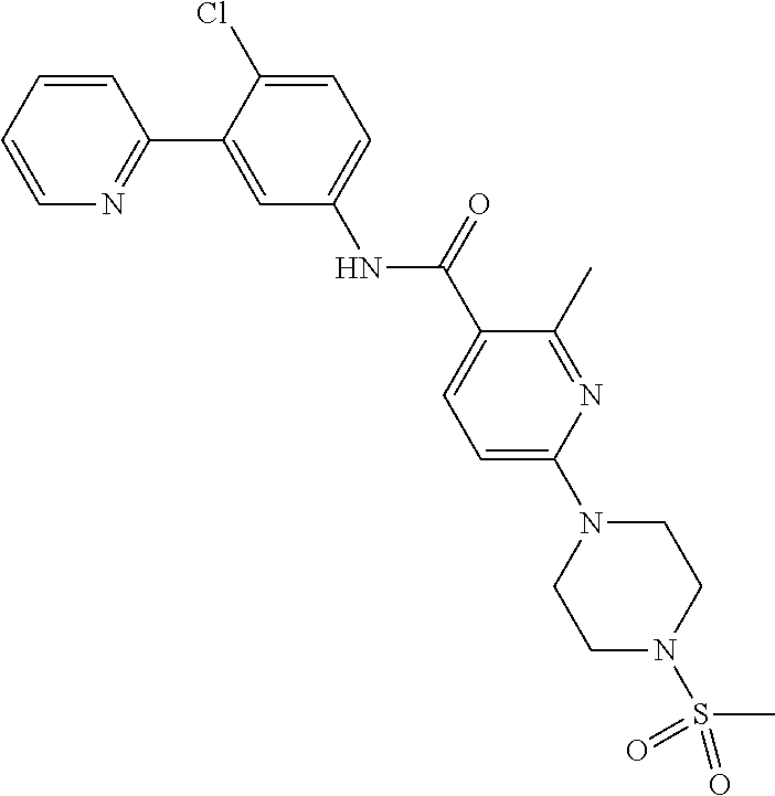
C1=CC=CN=C1C1=CC(NC(C2=CC=C(N3CCN(S(C)(=O)=O)CC3)N=C2C)=O)=CC=C1Cl
